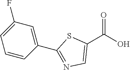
C1(C(O)=O)=CN=C(C2=CC(F)=CC=C2)S1
